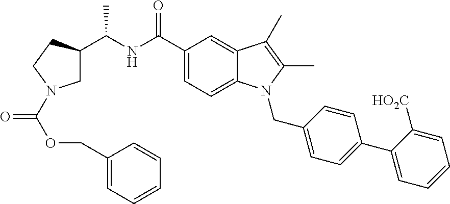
C(NC(C1=CC=C2C(=C1)C(C)=C(C)N2CC1=CC=C(C2=CC=CC=C2[HO2C])C=C1)=O)(C)C1CN(C(OCC2=CC=CC=C2)=O)CC1
